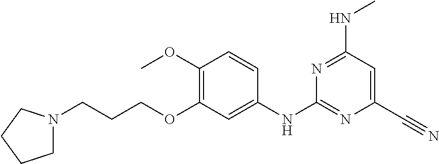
C1(OC)=C(OCCCN2CCCC2)C=C(NC2=NC(C#N)=CC(NC)=N2)C=C1
